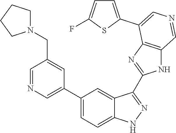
C1(C2=CN=CC(CN3CCCC3)=C2)=CC=C2C(=C1)C(C1=NC3=C(N1)C=NC=C3C1=CC=C(F)S1)=NN2
